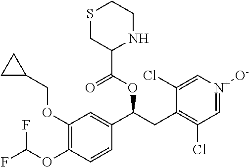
C1(OCC2CC2)=C(OC(F)F)C=CC(C(OC(C2NCCSC2)=O)CC2=C(Cl)C=[N+]([O-])C=C2Cl)=C1
